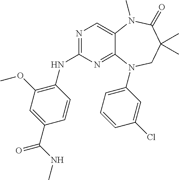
N1=C(NC2=C(OC)C=C(C(=O)NC)C=C2)N=C2C(=C1)N(C)C(=O)C(C)(C)CN2C1=CC=CC(Cl)=C1
